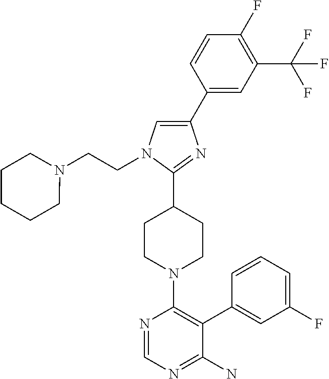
N1(CCN2C=C(C3=CC(C(F)(F)F)=C(F)C=C3)N=C2C2CCN(C3=C(C4=CC(F)=CC=C4)C(N)=NC=N3)CC2)CCCCC1
